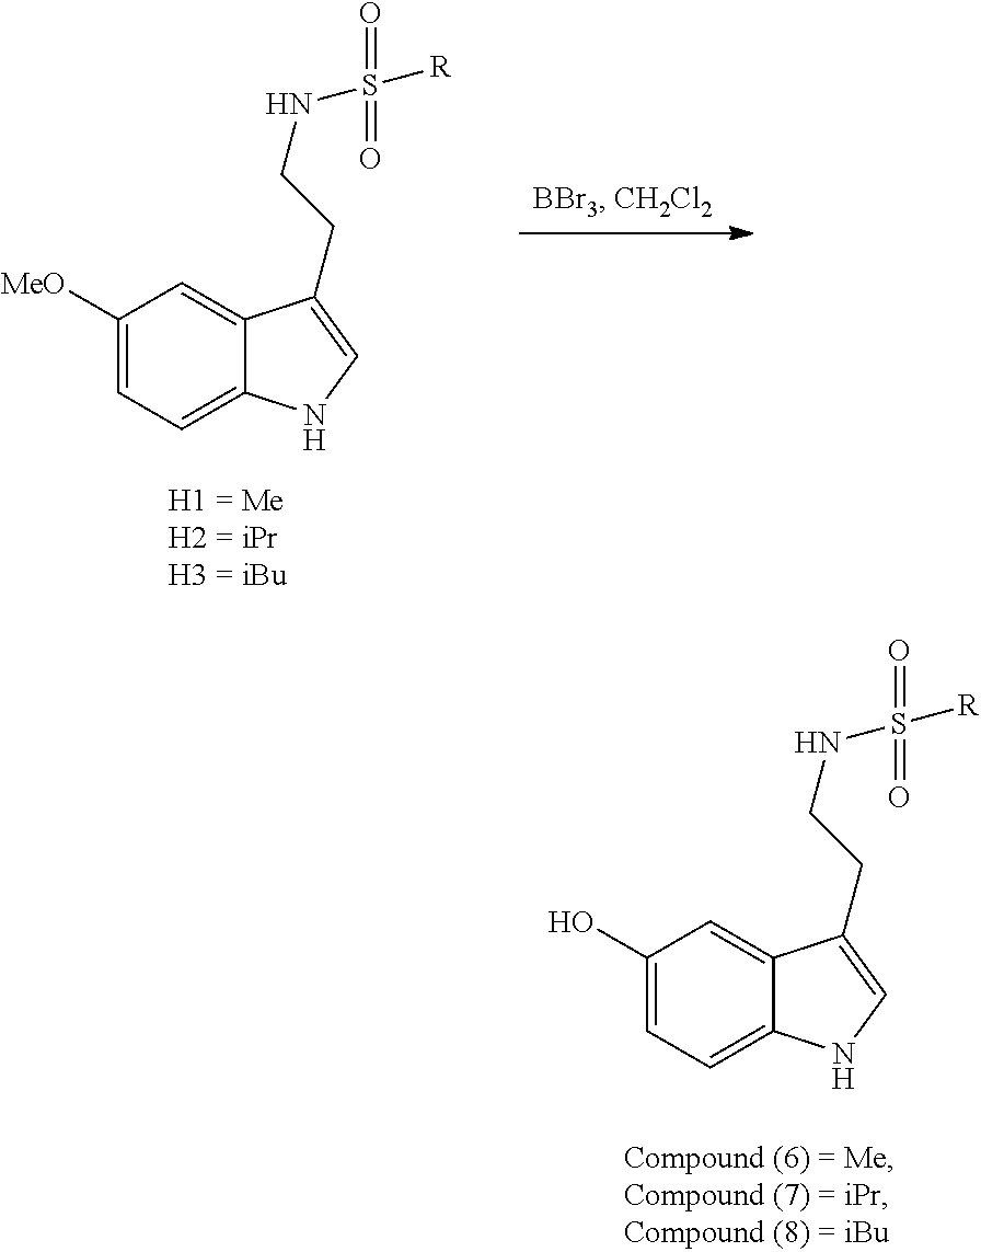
C1(O)=CC=C2C(=C1)C(CCNS([R])(=O)=O)=CN2.C1([MeO])=CC=C2C(=C1)C(CCNS([R])(=O)=O)=CN2
